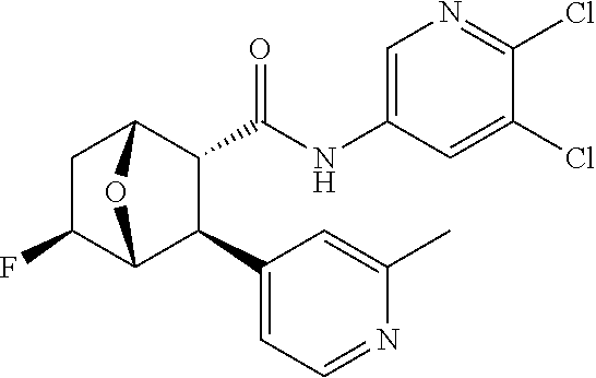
C12C(C(NC3=CN=C(Cl)C(Cl)=C3)=O)C(C3=CC=NC(C)=C3)C(C(F)C1)O2
